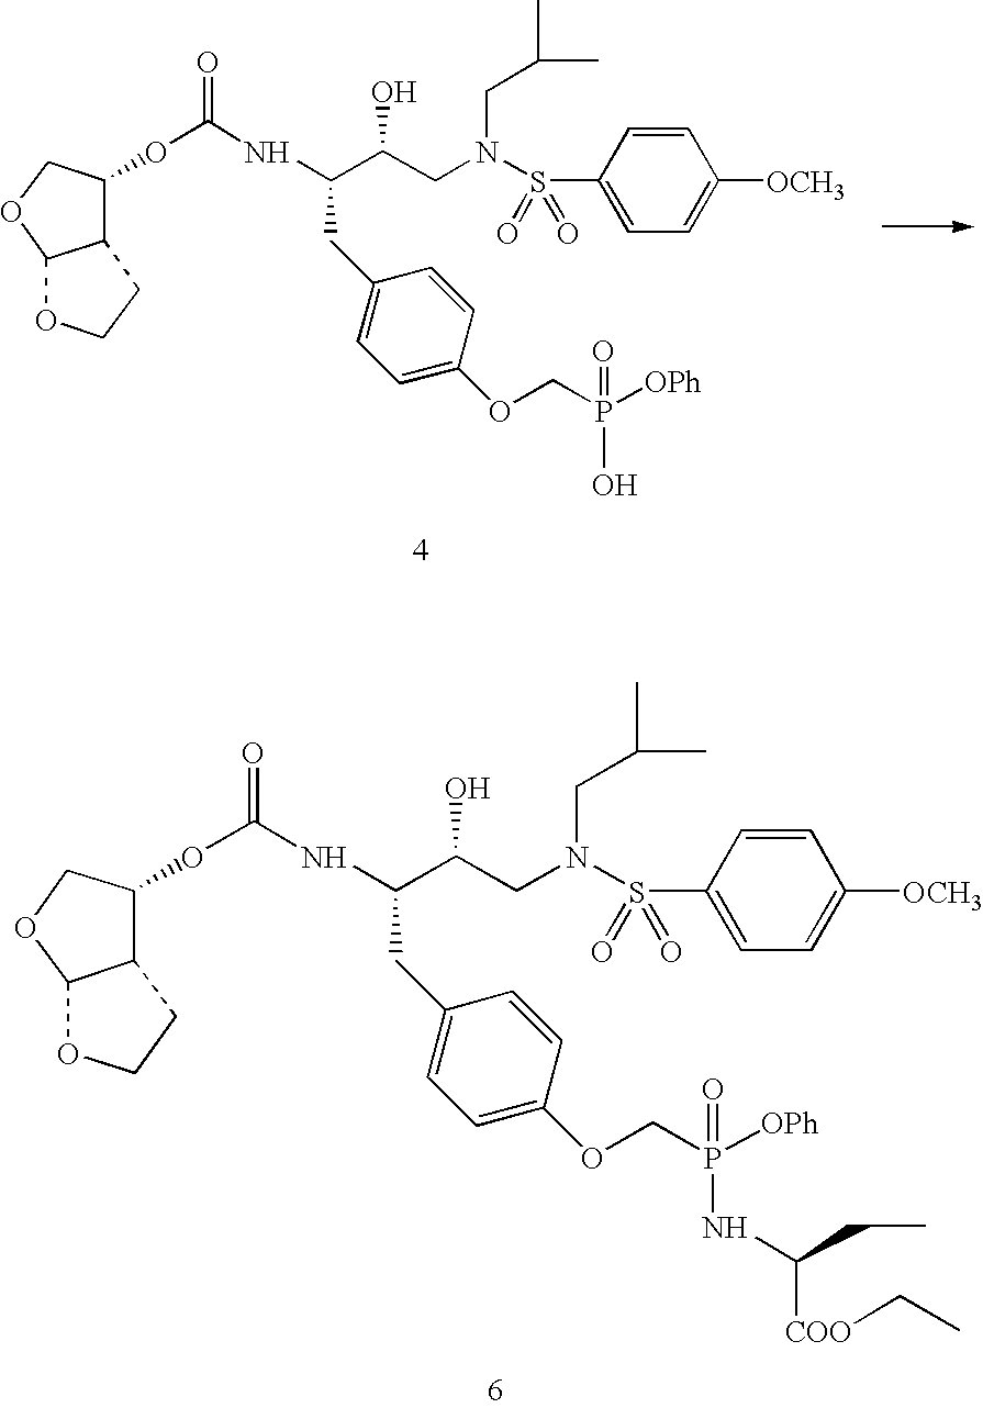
N(C(C(CN(CC(C)C)S(C1=CC=C([OCH3])C=C1)(=O)=O)O)CC1=CC=C(OCP([OPh])(O)=O)C=C1)C(OC1C2C(OC1)OCC2)=O.N(C(C(CN(CC(C)C)S(C1=CC=C([OCH3])C=C1)(=O)=O)O)CC1=CC=C(OCP([OPh])(NC([COO]CC)CC)=O)C=C1)C(OC1C2C(OC1)OCC2)=O
